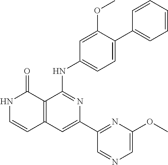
C1(OC)=CC(NC2=NC(C3=NC(OC)=CN=C3)=CC3=C2C(=O)NC=C3)=CC=C1C1=CC=CC=C1
